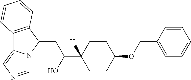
C12=C(C(CC(C3([H])CCC(OCC4=CC=CC=C4)CC3)O)N3C1=CN=C3)C=CC=C2
